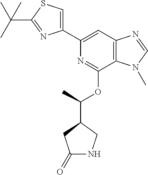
C1(C2=CC3=C(C(OC(C4CC(=O)NC4)C)=N2)N(C)C=N3)=CSC(C(C)(C)C)=N1
